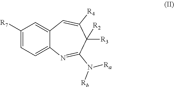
C1([R7])=CC=C2C(=C1)C=C([R4])C([R3])([R2])C(N([Rb])[Ra])=N2
